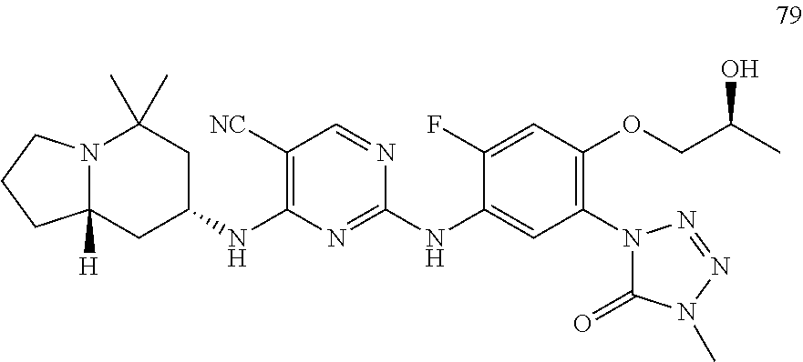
N12C([H])(CC(NC3=C([NC])C=NC(NC4=CC(N5C(=O)N(C)N=N5)=C(OCC(C)O)C=C4F)=N3)CC1(C)C)CCC2
